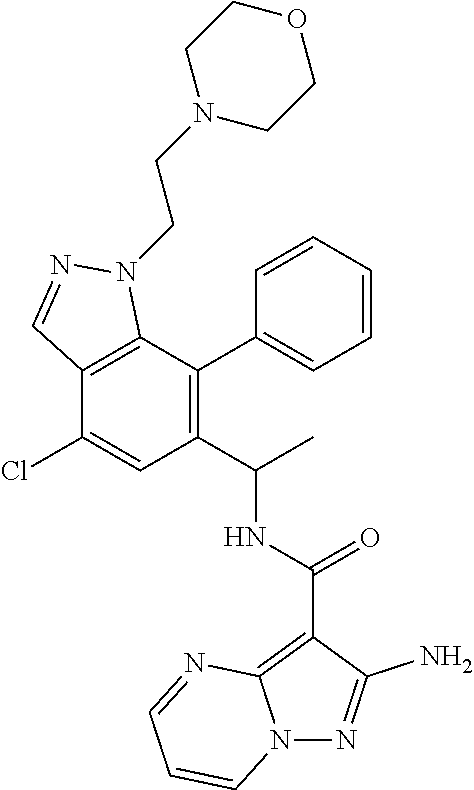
C12=C(C(C3=CC=CC=C3)=C(C(C)NC(C3=C4N(N=C3N)C=CC=N4)=O)C=C1Cl)N(CCN1CCOCC1)N=C2
